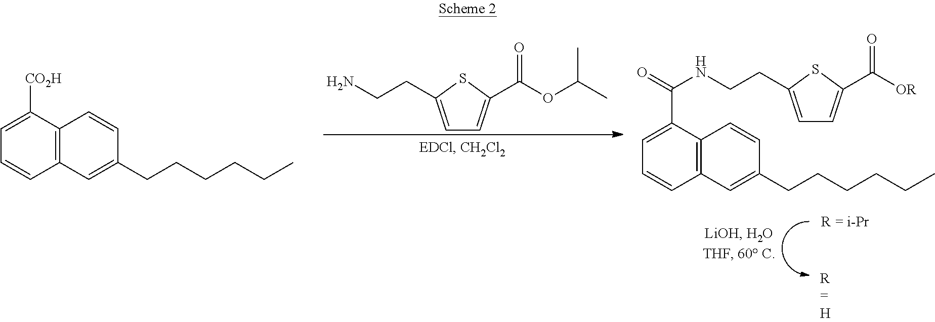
C1=C(CCN)SC(C(OC(C)C)=O)=C1.C12=C(C(C(NCCC3=CC=C(C([OR])=O)S3)=O)=CC=C1)C=CC(CCCCCC)=C2.C12=C(C([CO2H])=CC=C1)C=CC(CCCCCC)=C2
